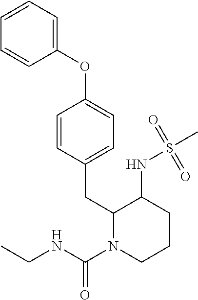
C1=CC(CC2N(C(NCC)=O)CCCC2NS(C)(=O)=O)=CC=C1OC1=CC=CC=C1
